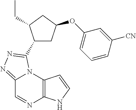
C12=NN=C(C3CC(OC4=CC=CC([CN])=C4)CC3CC)N1C1=C(N=C2)NC=C1
